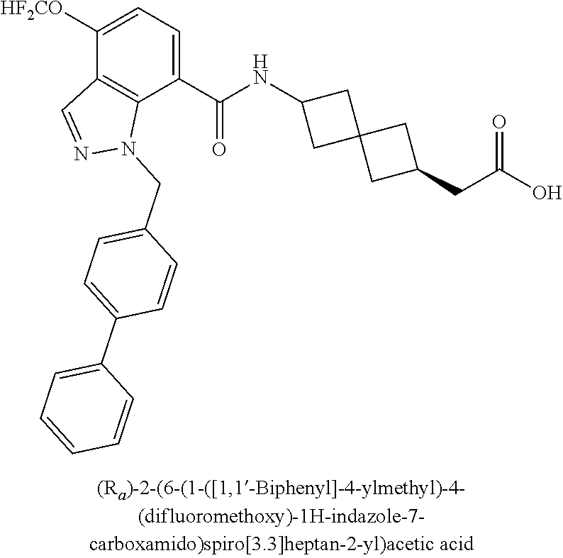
C1([HF2CO])=CC=C(C(NC2CC3(C2)CC(CC(O)=O)C3)=O)C2=C1C=NN2CC1=CC=C(C2=CC=CC=C2)C=C1
